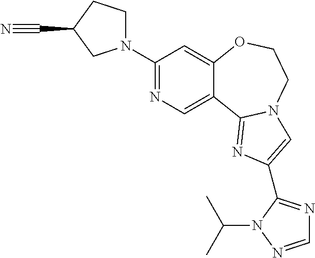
C1(N2CCC(C#N)C2)=NC=C2C(=C1)OCCN1C2=NC(C2=NC=NN2C(C)C)=C1
